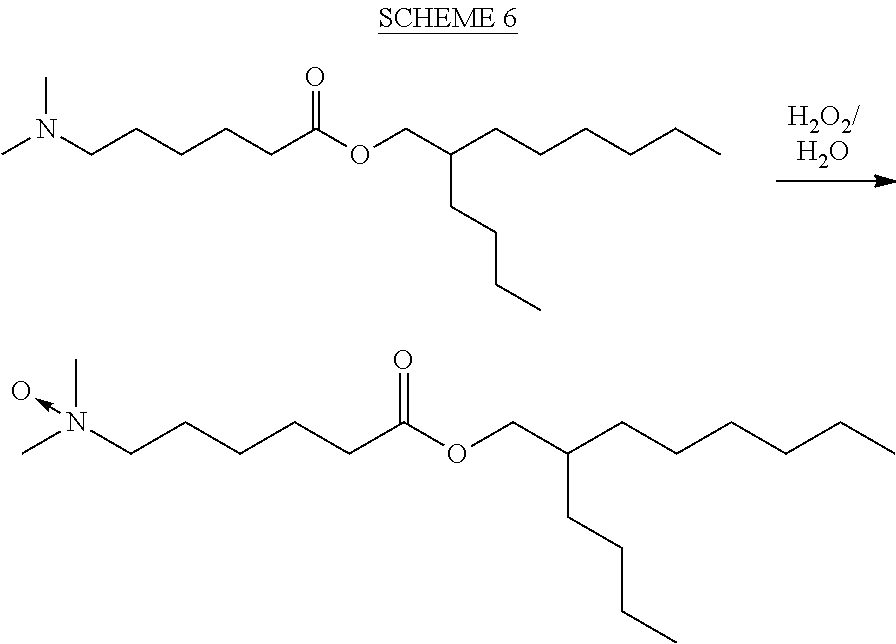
[H2O2/H2O].CN(CCCCCC(OCC(CCCCCC)CCCC)=O)C.CN(CCCCCC(OCC(CCCCCC)CCCC)=O)(C)->O
